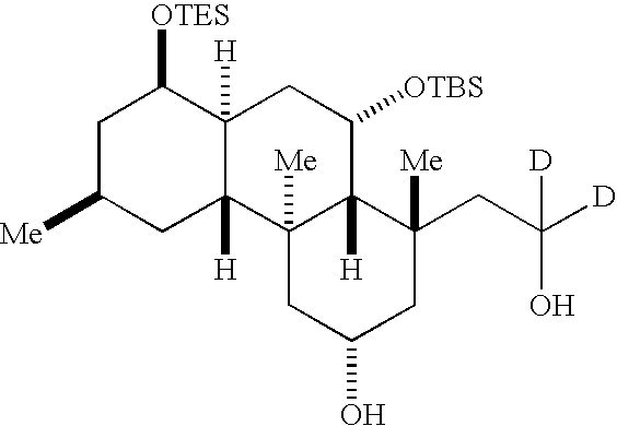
C1C([Me])CC2([H])C([H])(C1[OTES])CC([OTBS])C1([H])C2([Me])CC(O)CC1([Me])CC([D])([D])O
